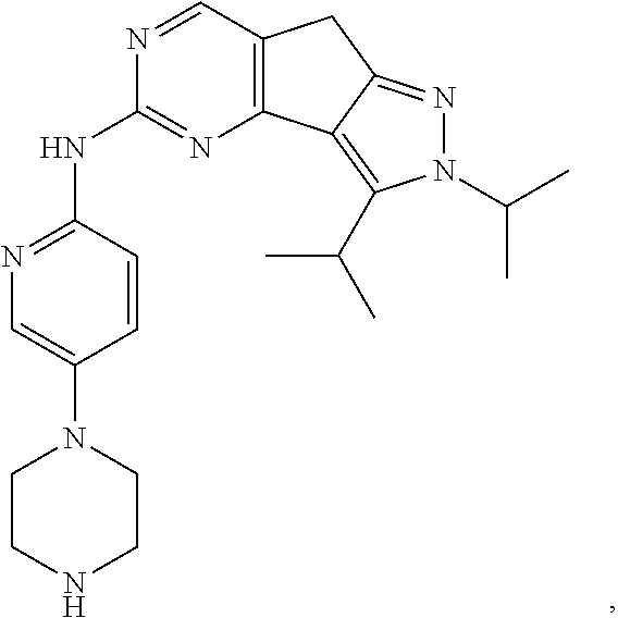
C12=C(C3=C(C(C)C)N(C(C)C)N=C3C1)N=C(NC1=NC=C(N3CCNCC3)C=C1)N=C2
